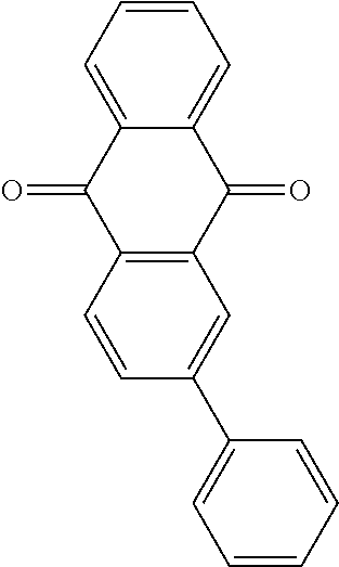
C1=CC(C2=CC=CC=C2)=CC2=C1C(=O)C1=CC=CC=C1C2=O
